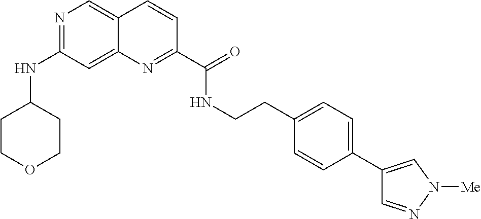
N1=C(NC2CCOCC2)C=C2C(=C1)C=CC(C(=O)NCCC1=CC=C(C3=CN([Me])N=C3)C=C1)=N2
